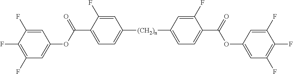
C1=C(F)C(C(=O)OC2=CC(F)=C(F)C(F)=C2)=CC=C1[(CH2)n]C1=CC=C(C(OC2=CC(F)=C(F)C(F)=C2)=O)C(F)=C1
